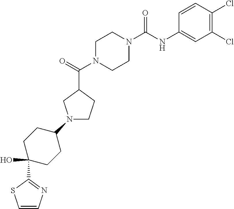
C1N(C(C2CN(C3CCC(O)(C4=NC=CS4)CC3)CC2)=O)CCN(C(NC2=CC(Cl)=C(Cl)C=C2)=O)C1
